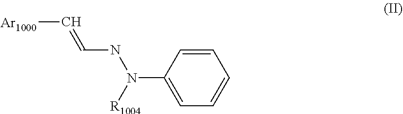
C1(N([R1004])NC=C[Ar1000])=CC=CC=C1
